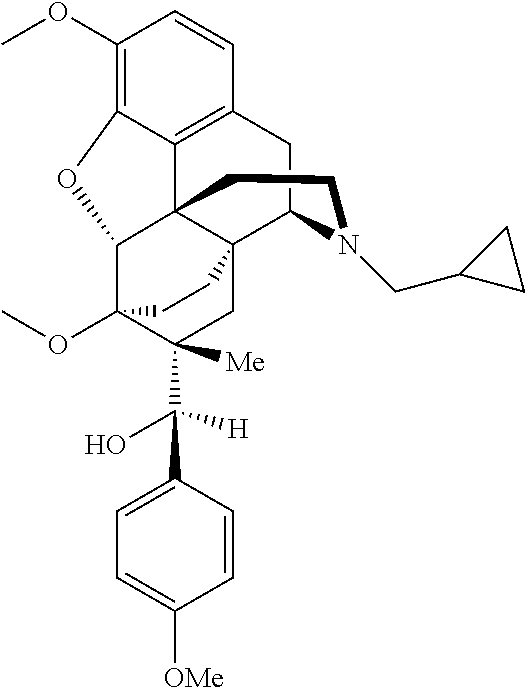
C1(OC)=C2C3=C(C=C1)CC1N(CC4CC4)CCC34C(C3(OC)C(C([H])(O)C5=CC=C([OMe])C=C5)([Me])CC41CC3)O2
